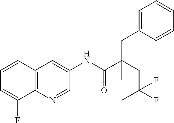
C12=C(N=CC(NC(C(CC(F)(C)F)(CC3=CC=CC=C3)C)=O)=C1)C(F)=CC=C2
